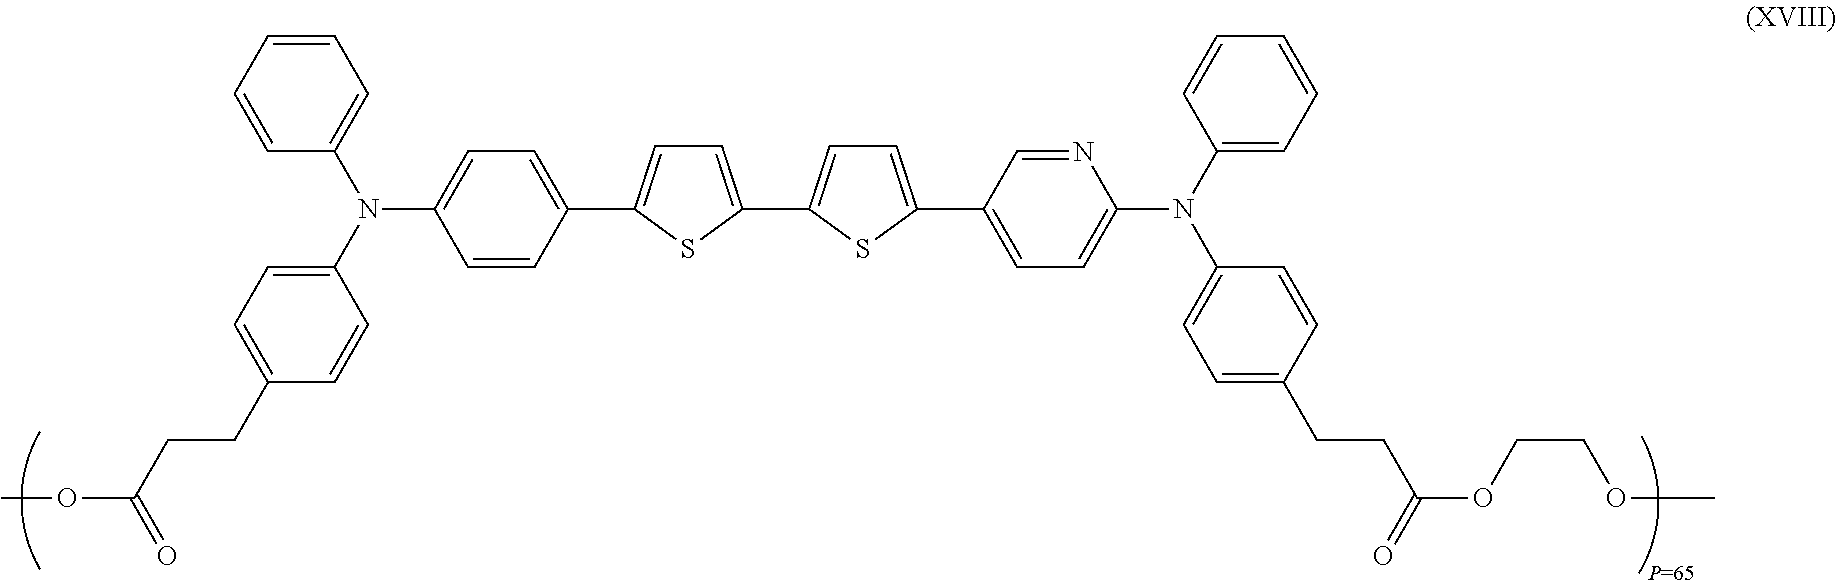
C(CCC1=CC=C(N(C2=CC=CC=C2)C2=CC=C(C3=CC=C(C4=CC=C(C5=CC=C(N(C6=CC=CC=C6)C6=CC=C(CCC(OCCOC)=O)C=C6)N=C5)S4)S3)C=C2)C=C1)(OC)=O
